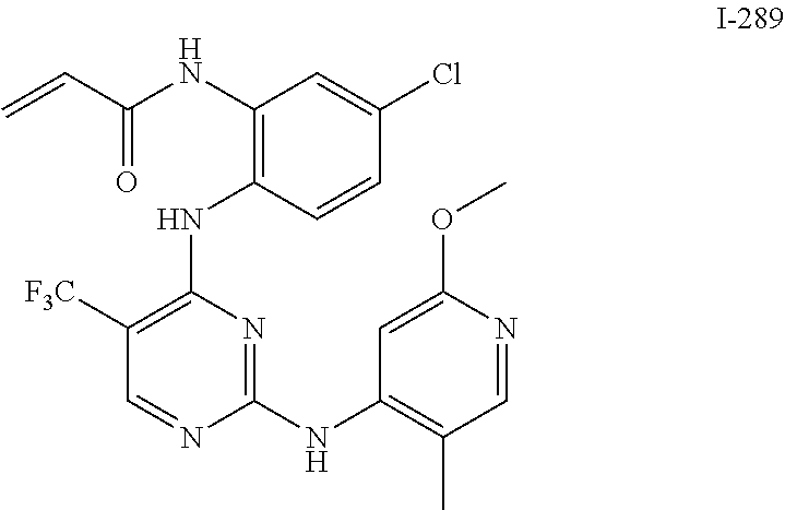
C=CC(=O)NC1=C(NC2=C([F3C])C=NC(NC3=C(C)C=NC(OC)=C3)=N2)C=CC(Cl)=C1
